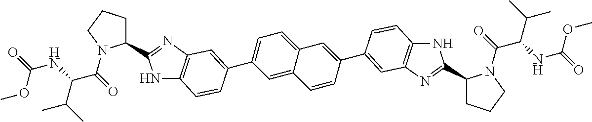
C1CCN(C(=O)C(NC(=O)OC)C(C)C)C1C1=NC2=C(N1)C=CC(C1=CC=C3C(=C1)C=CC(C1=CC4=C(NC(C5CCCN5C(=O)C(NC(=O)OC)C(C)C)=N4)C=C1)=C3)=C2
